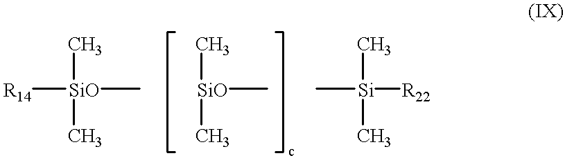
[R14][SiO](C)(C)C.[SiO](C)(C)C.[Si]([R22])(C)(C)C
